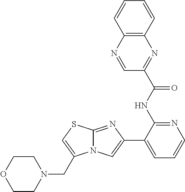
C1(NC(=O)C2=NC3=C(N=C2)C=CC=C3)=NC=CC=C1C1=CN2C(=N1)SC=C2CN1CCOCC1
